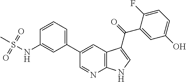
C1=CC=C(C2=CC3=C(N=C2)NC=C3C(C2=CC(O)=CC=C2F)=O)C=C1NS(C)(=O)=O
